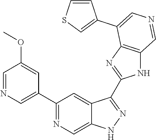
C1(C2=CN=CC(OC)=C2)=NC=C2C(=C1)C(C1=NC3=C(N1)C=NC=C3C1=CSC=C1)=NN2
